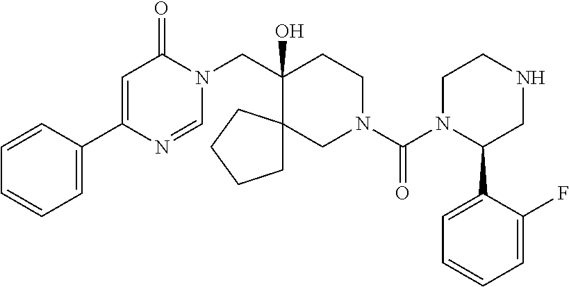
C1(C2=CC=CC=C2)=CC(=O)N(CC2(O)CCN(C(=O)N3C(C4=CC=CC=C4F)CNCC3)CC23CCCC3)C=N1
